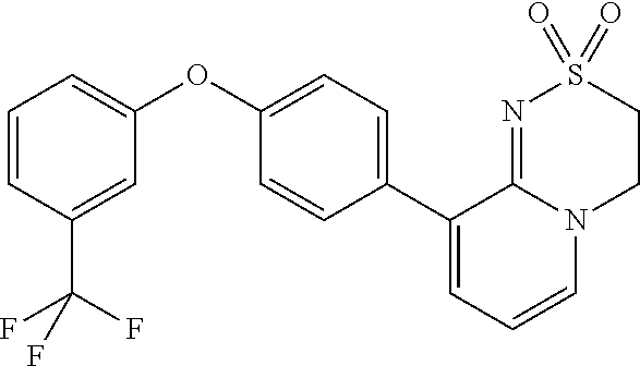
C1(OC2=CC=CC(C(F)(F)F)=C2)=CC=C(C2=CC=CN3C2=NS(=O)(=O)CC3)C=C1
